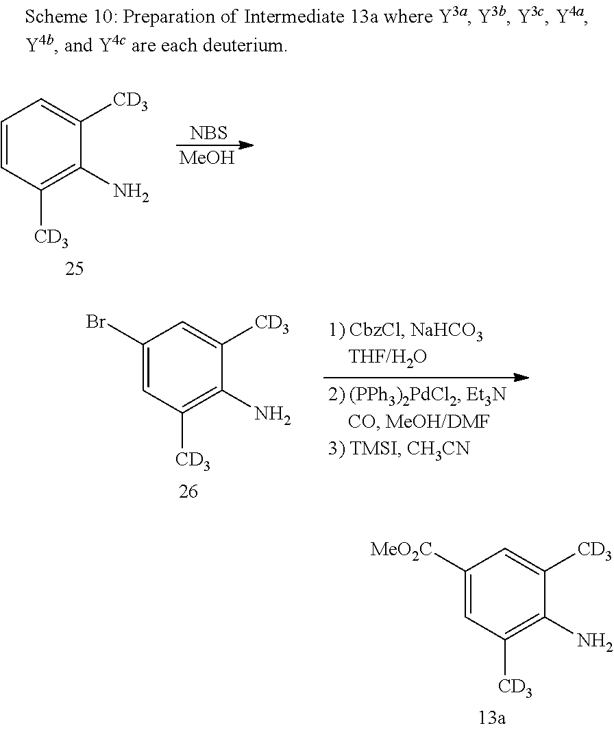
C1=CC([CD3])=C(N)C([CD3])=C1.[NBS].[MeOH].C1(Br)=CC([CD3])=C(N)C([CD3])=C1.C1([MeO2C])=CC([CD3])=C(N)C([CD3])=C1
